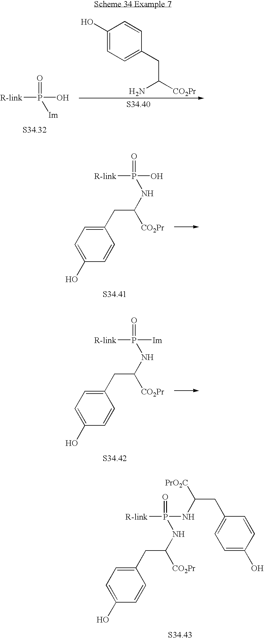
[R-link]P(O)([Im])=O.C1(O)=CC=C(CC([CO2Pr])N)C=C1.C1(CC([CO2Pr])NP([R-link])(=O)O)=CC=C(O)C=C1.C1(CC([CO2Pr])NP([R-link])(=O)[Im])=CC=C(O)C=C1.C1(CC([CO2Pr])NP([R-link])(=O)NC([PrO2C])CC2=CC=C(O)C=C2)=CC=C(O)C=C1
